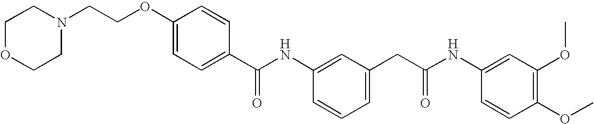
C1OCCN(CCOC2=CC=C(C(NC3=CC(CC(NC4=CC(OC)=C(OC)C=C4)=O)=CC=C3)=O)C=C2)C1
